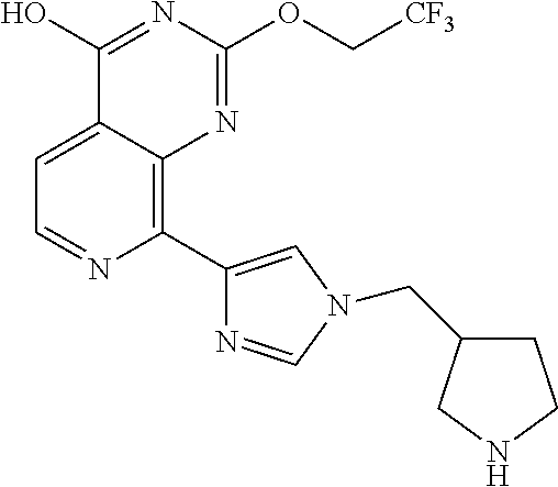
C1=C2C(=C(C3=CN(CC4CCNC4)C=N3)N=C1)N=C(OC[CF3])N=C2O
